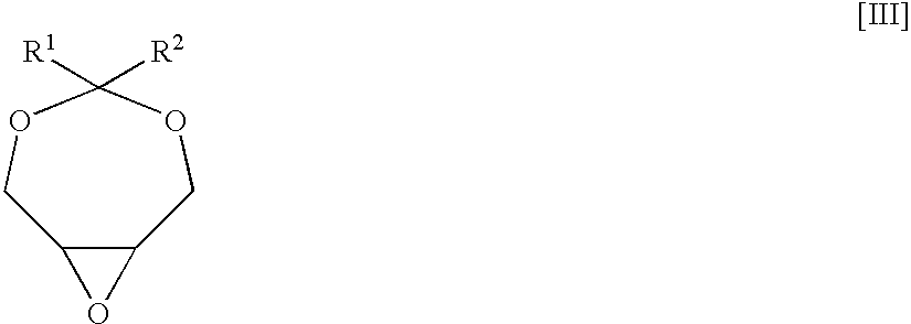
C12C(COC([R1])([R2])OC1)O2
